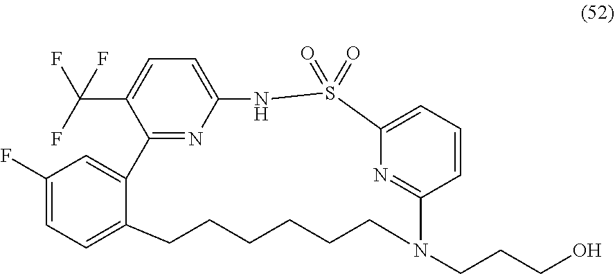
C12=CC(F)=CC=C1CCCCCCN(CCCO)C1=NC(=CC=C1)S(=O)(=O)NC1=CC=C(C(F)(F)F)C2=N1
